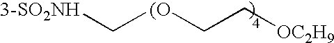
[3-SO2NH]C[(O]CC[OC2H9]
